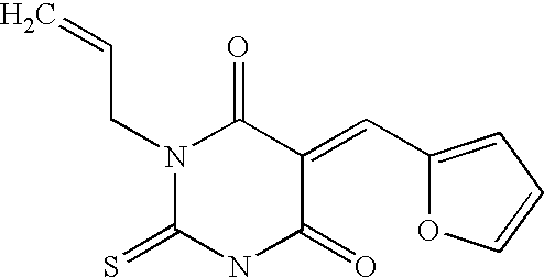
C1(C=C2C(=O)N(CC=C)C(=S)NC2=O)=CC=CO1
